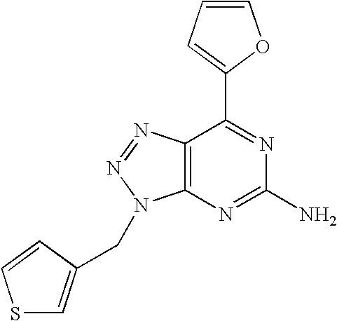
C1=CC=C(C2=NC(N)=NC3=C2N=NN3CC2=CSC=C2)O1
